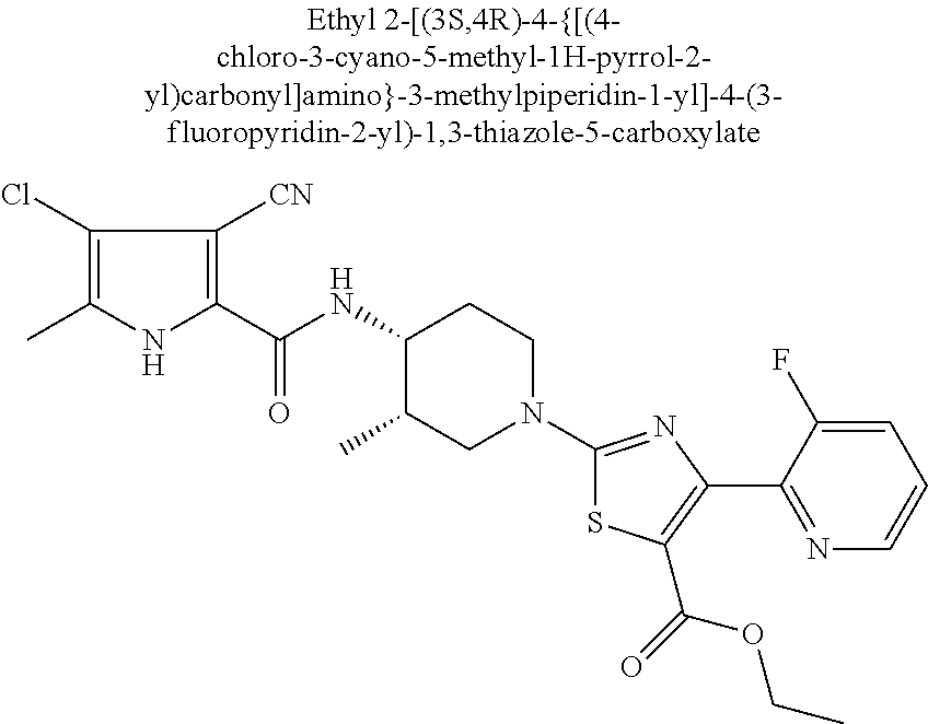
C1(Cl)=C(C)NC(C(=O)NC2C(C)CN(C3=NC(C4=NC=CC=C4F)=C(C(=O)OCC)S3)CC2)=C1[CN]
